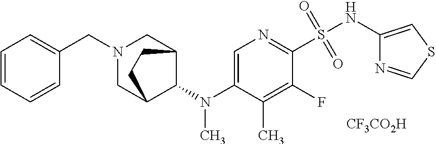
C1(N(C2C3CN(CC4=CC=CC=C4)CC2CC3)C)=CN=C(S(NC2=CSC=N2)(=O)=O)C(F)=C1C.[CF3CO2H]
